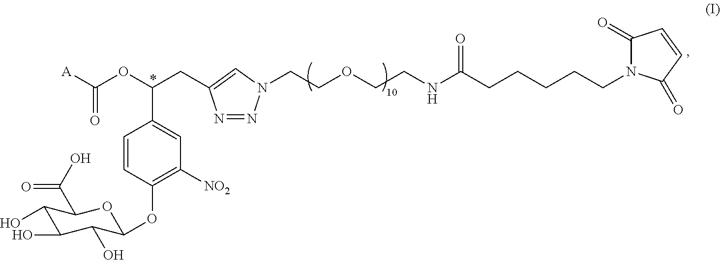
[A]C(OC(CC1=CN(CCOCCNC(CCCCCN2C(=O)C=CC2=O)=O)N=N1)C1=CC([NO2])=C(OC2C(O)C(O)C(O)C(C(O)=O)O2)C=C1)=O
